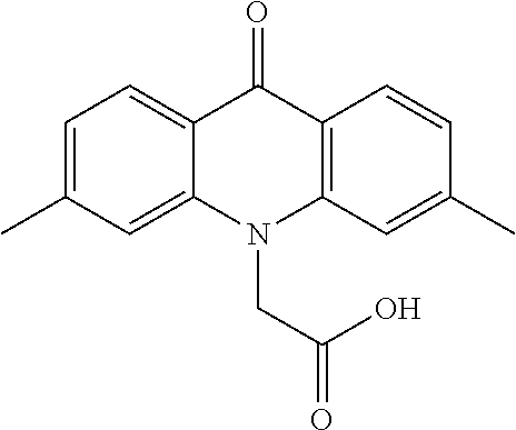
C12=CC(C)=CC=C1C(=O)C1=C(N2CC(=O)O)C=C(C)C=C1
